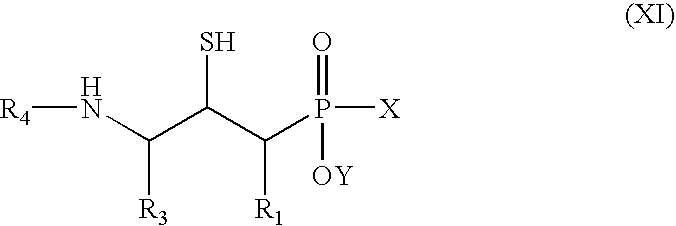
N(C(C(C(P([X])(=O)[OY])[R1])S)[R3])[R4]
